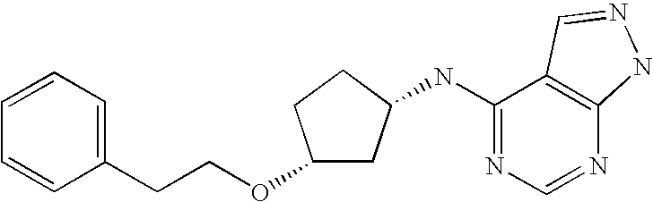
C1=CC=C(CCOC2CC(NC3=NC=NC4=C3C=NN4)CC2)C=C1
